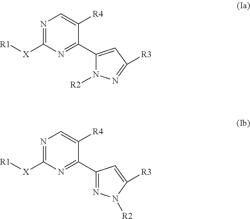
N1=C([X][R1])N=C(C2=CC([R3])=NN2[R2])C([R4])=C1.N1=C([X][R1])N=C(C2=NN([R2])C([R3])=C2)C([R4])=C1
